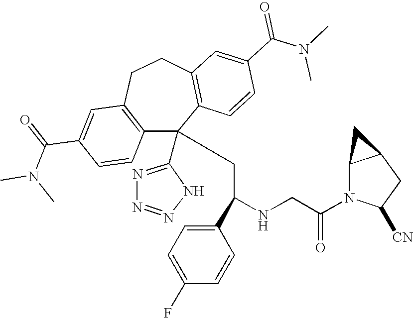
C1(C(=O)N(C)C)=CC2=C(C=C1)C(C1=NN=NN1)(CC(NCC(N1C([CN])CC3C1C3)=O)C1=CC=C(F)C=C1)C1=C(CC2)C=C(C(N(C)C)=O)C=C1
